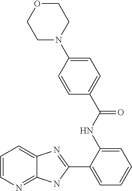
C1(NC(C2=CC=C(N3CCOCC3)C=C2)=O)=CC=CC=C1C1=NC2=CC=CN=C2N1
